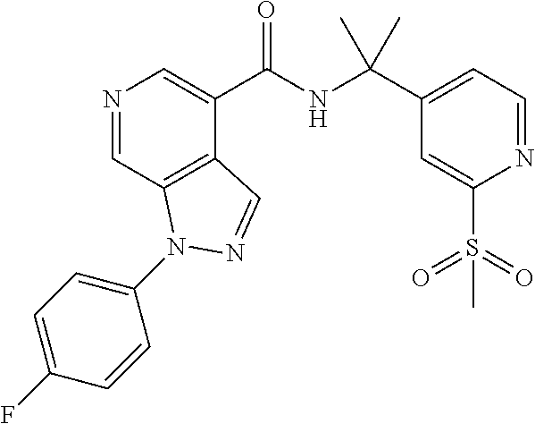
N1=CC2=C(C(C(NC(C)(C3=CC=NC(S(=O)(=O)C)=C3)C)=O)=C1)C=NN2C1=CC=C(F)C=C1
